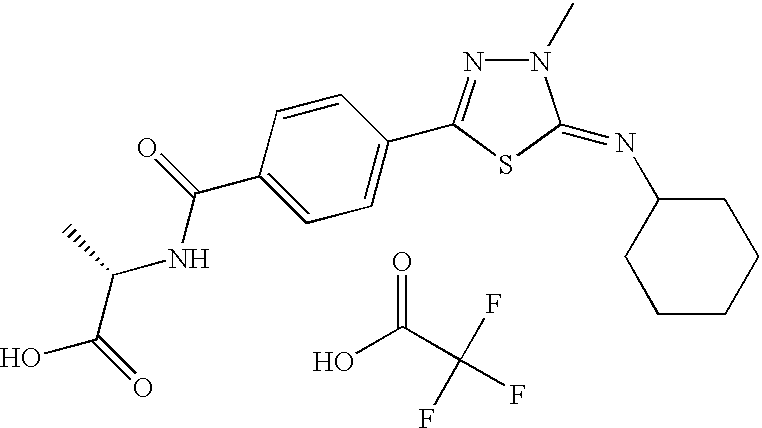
C1=C(C(NC(C(O)=O)C)=O)C=CC(C2=NN(C)C(=NC3CCCCC3)S2)=C1.OC(C(F)(F)F)=O
